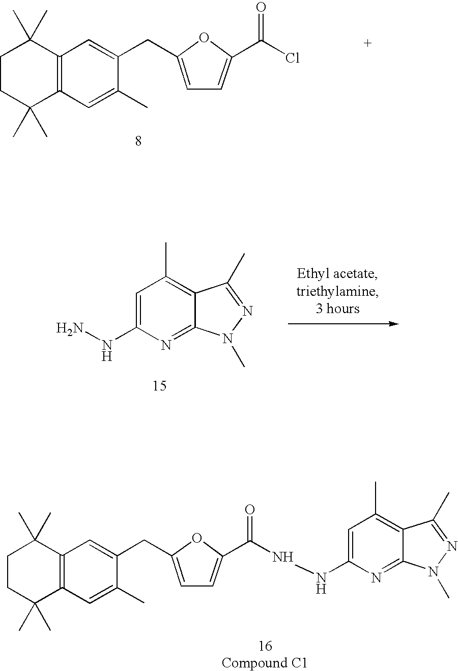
C1CC(C)(C)C2=C(C1(C)C)C=C(CC1=CC=C(C(Cl)=O)O1)C(C)=C2.C1=C(NN)N=C2C(=C1C)C(C)=NN2C.C1CC(C)(C)C2=C(C1(C)C)C=C(CC1=CC=C(C(NNC3=CC(C)=C4C(=N3)N(C)N=C4C)=O)O1)C(C)=C2
